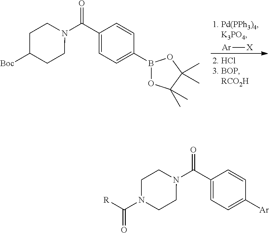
C1(C(N2CCN(C([R])=O)CC2)=O)=CC=C([Ar])C=C1.C1(C(N2CCC([Boc])CC2)=O)=CC=C(B2OC(C)(C)C(C)(C)O2)C=C1.[Ar][X]
